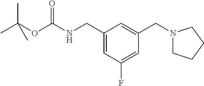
C1(CNC(=O)OC(C)(C)C)=CC(F)=CC(CN2CCCC2)=C1
